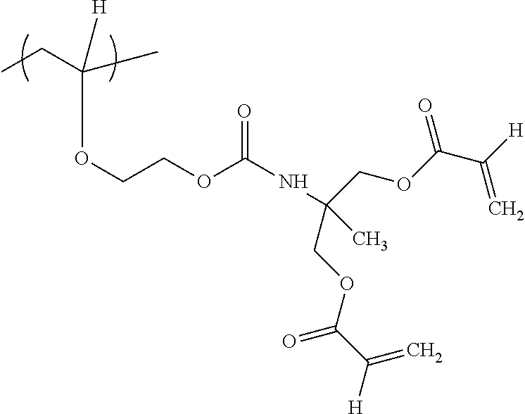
O(CCOC(NC(COC(C([H])=C)=O)(C)COC(C([H])=C)=O)=O)C(C)([H])CC
